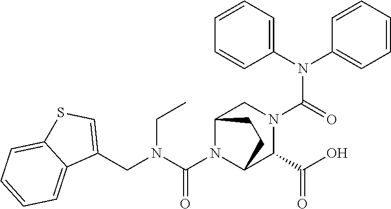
C(N1C2C(C(O)=O)N(C(N(C3=CC=CC=C3)C3=CC=CC=C3)=O)CC1CC2)(N(CC1=CSC2=CC=CC=C12)CC)=O
